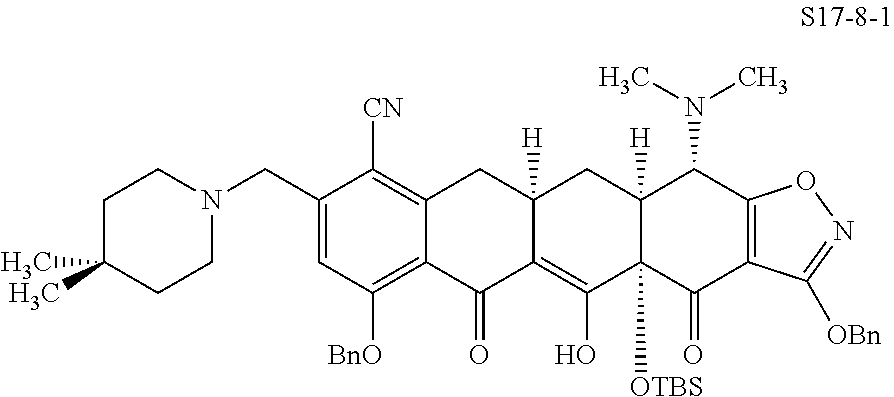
C(N1CCC(C)(C)CC1)C1=CC([BnO])=C2C(=C1[CN])CC1([H])C(=C(O)C3([OTBS])C([H])(C1)C(N(C)C)C1=C(C3=O)C([OBn])=NO1)C2=O
